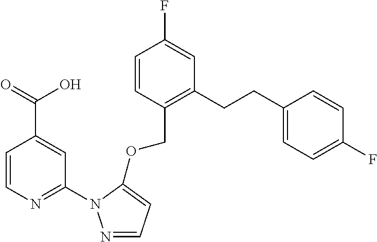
C1=CC(COC2=CC=NN2C2=NC=CC(C(O)=O)=C2)=C(CCC2=CC=C(F)C=C2)C=C1F
